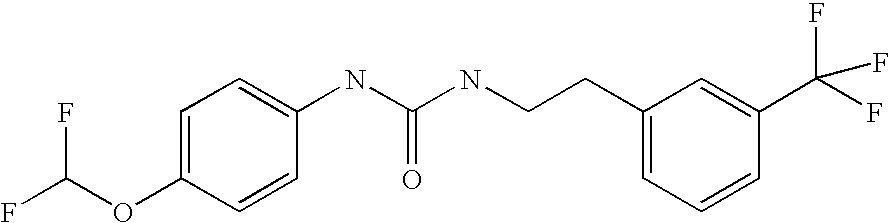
FC(OC1=CC=C(NC(NCCC2=CC=CC(C(F)(F)F)=C2)=O)C=C1)F
